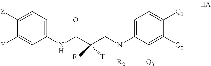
C1([Y])=CC(NC(C(CN(C2=CC=C([Q1])C([Q2])=C2[Q3])[R2])([R1])[T])=O)=CC=C1[Z]
